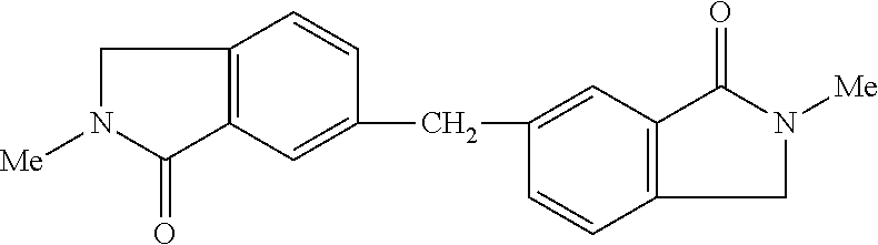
C12=C(C=C(CC3=CC4=C(C=C3)CN([Me])C4=O)C=C1)C(=O)N([Me])C2
